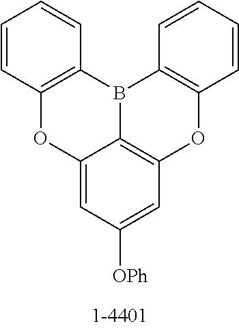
C1=CC2=C(C=C1)B1C3=C(C=CC=C3)OC3=C1C(=CC([OPh])=C3)O2
